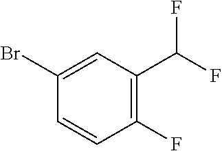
C1=CC(F)=C(C(F)F)C=C1Br
